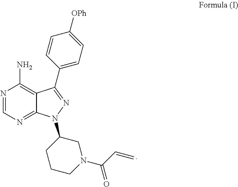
N1=CN=C2C(=C1N)C(C1=CC=C([OPh])C=C1)=NN2C1CCCN(C(C=C)=O)C1
